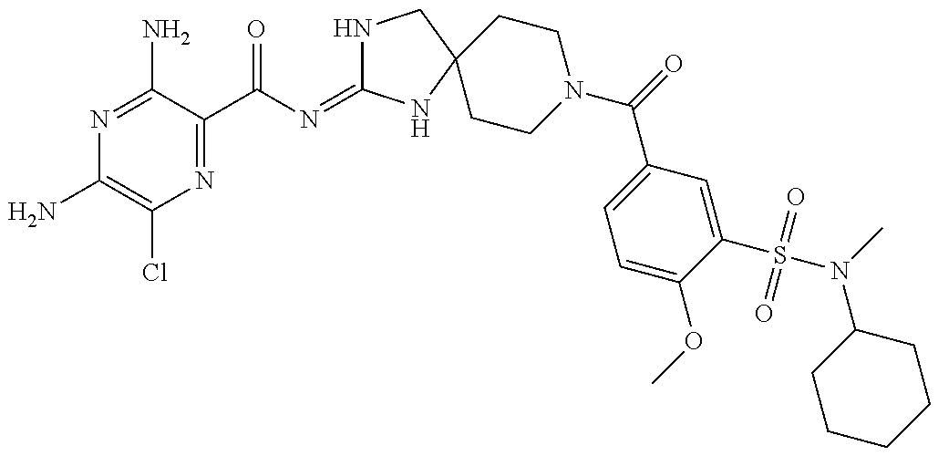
N1=C(N)C(C(N=C2NCC3(N2)CCN(C(C2=CC=C(OC)C(S(N(C4CCCCC4)C)(=O)=O)=C2)=O)CC3)=O)=NC(Cl)=C1N
